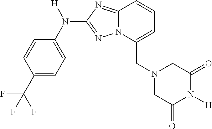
C(C1=CC=CC2=NC(N(C3=CC=C(C(F)(F)F)C=C3)[H])=NN12)N1CC(=O)N([H])C(=O)C1
